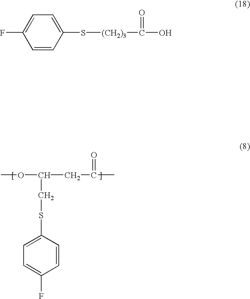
COC(CC(C)=O)CSC1=CC=C(F)C=C1.C1=C(F)C=CC(S[(CH2)3]C(=O)O)=C1
